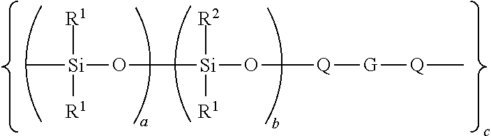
C[Si]([R1])([R1])O[Si]([R2])([R1])O[Q][G][Q]C
